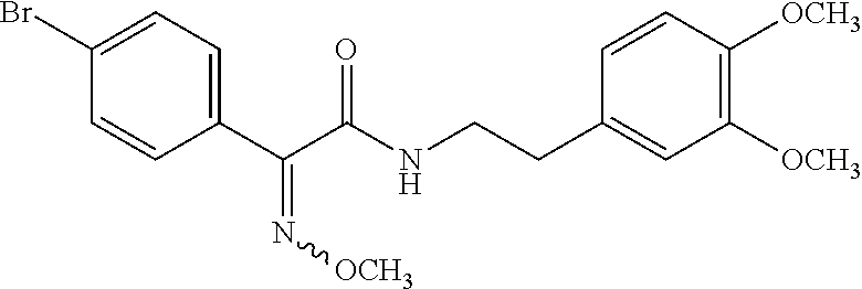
C1(Br)=CC=C(C(C(NCCC2=CC([OCH3])=C([OCH3])C=C2)=O)=N[OCH3])C=C1
